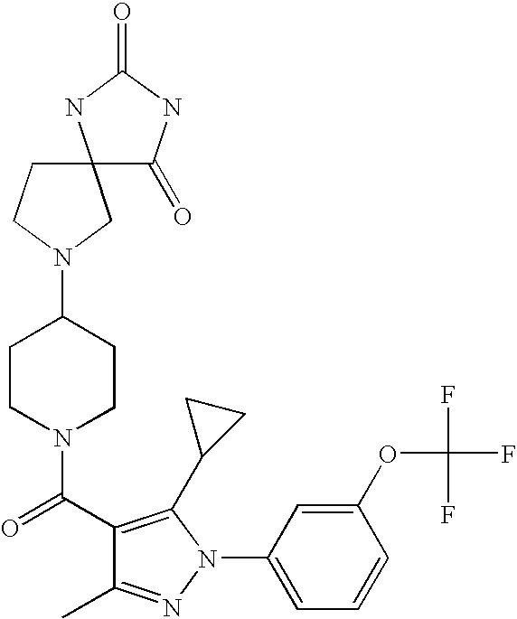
C1(C(=O)N2CCC(N3CCC4(C3)C(=O)NC(=O)N4)CC2)=C(C2CC2)N(C2=CC=CC(OC(F)(F)F)=C2)N=C1C
